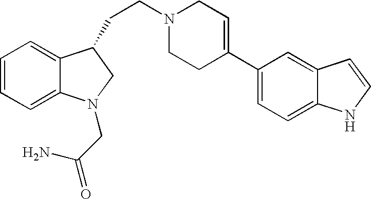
C1=CC=C2C(=C1)C(CCN1CCC(C3=CC=C4C(=C3)C=CN4)=CC1)CN2CC(=O)N
